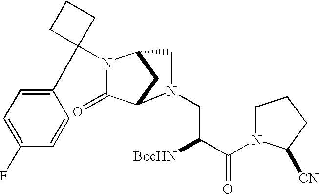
C1(=O)C2CC(CN2CC([BocHN])C(=O)N2CCCC2[CN])N1C1(C2=CC=C(F)C=C2)CCC1
